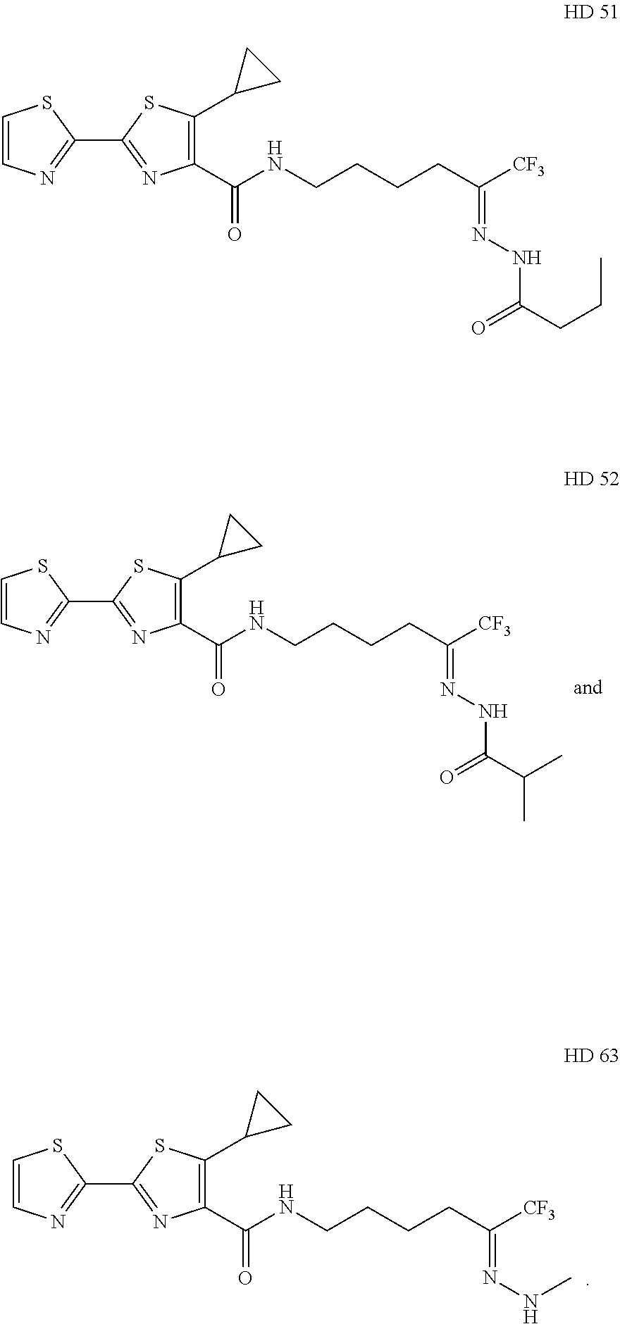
C1=CN=C(C2=NC(C(=O)NCCCCC([CF3])=NNC)=C(C3CC3)S2)S1.C1=CN=C(C2=NC(C(=O)NCCCCC([CF3])=NNC(C(C)C)=O)=C(C3CC3)S2)S1.C1=CN=C(C2=NC(C(=O)NCCCCC([CF3])=NNC(CCC)=O)=C(C3CC3)S2)S1
